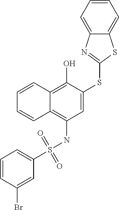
C1(S(NC2=C3C(=C(O)C(SC4=NC5=CC=CC=C5S4)=C2)C=CC=C3)(=O)=O)=CC=CC(Br)=C1
